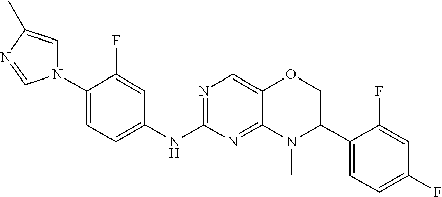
N1=C(NC2=CC=C(N3C=C(C)N=C3)C(F)=C2)N=C2C(=C1)OCC(C1=CC=C(F)C=C1F)N2C
